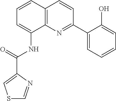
C1=CC2=C(C(NC(=O)C3=CSC=N3)=C1)N=C(C1=CC=CC=C1O)C=C2
